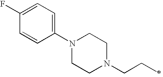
N1(C2=CC=C(F)C=C2)CCN(CCC)CC1
